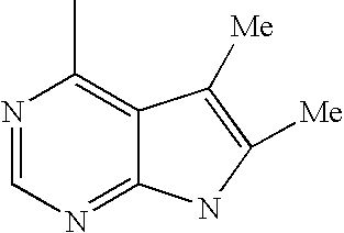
N1=CN=C2C(=C1C)C([Me])=C([Me])N2
